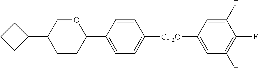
C1(C2CCC2)COC(C2=CC=C([CF2O]C3=CC(F)=C(F)C(F)=C3)C=C2)CC1
